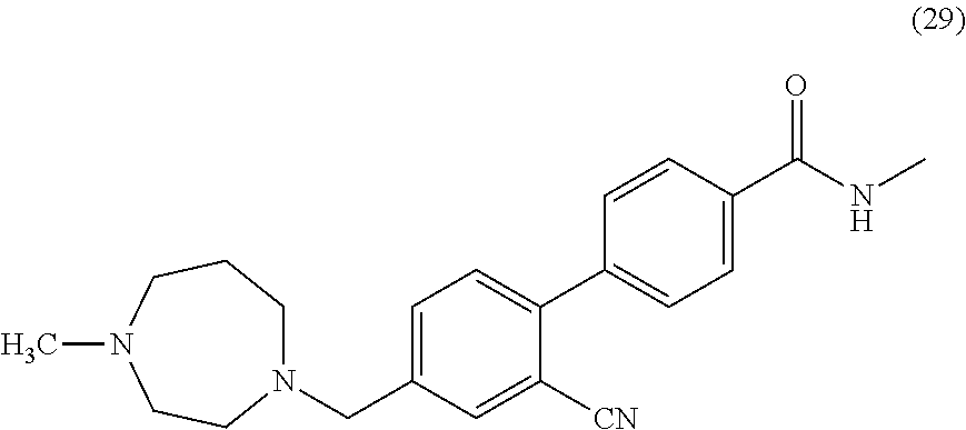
N1(CC2=CC=C(C3=CC=C(C(NC)=O)C=C3)C([CN])=C2)CCCN(C)CC1
